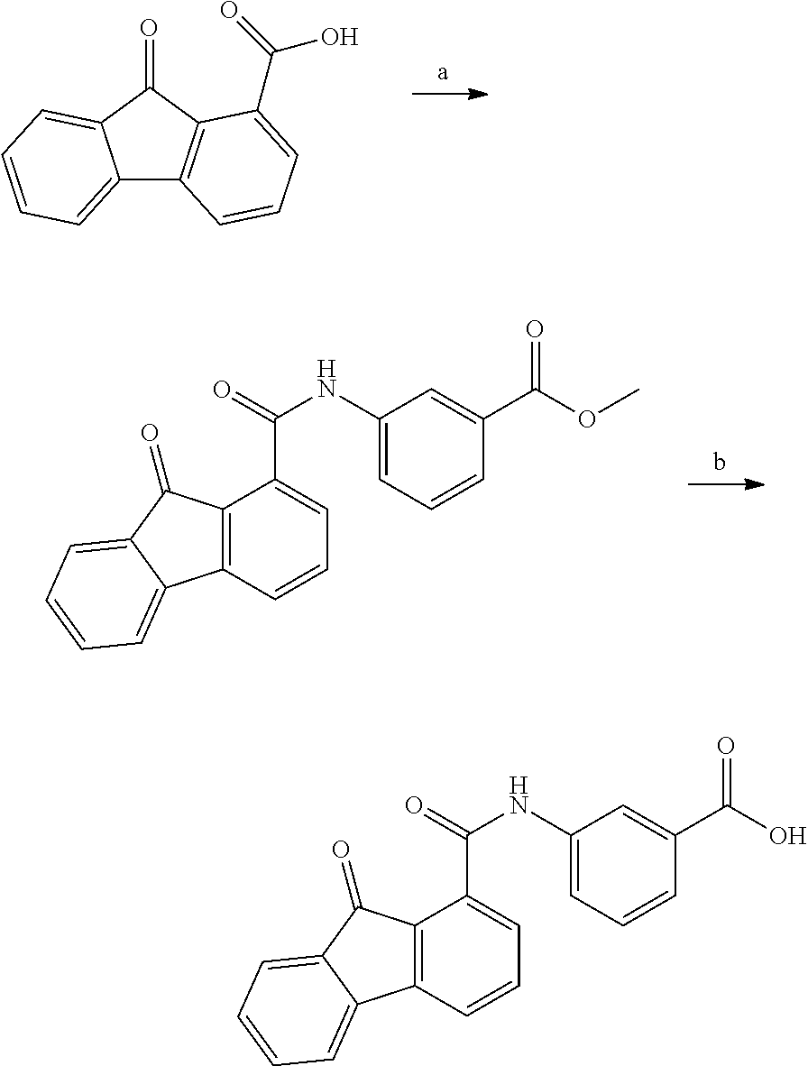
C12=CC=CC=C1C(=O)C1=C2C=CC=C1C(=O)O.C12=C(C=CC=C1C(=O)NC1=CC=CC(C(OC)=O)=C1)C1=CC=CC=C1C2=O.C12=C(C=CC=C1C(=O)NC1=CC=CC(C(O)=O)=C1)C1=CC=CC=C1C2=O
